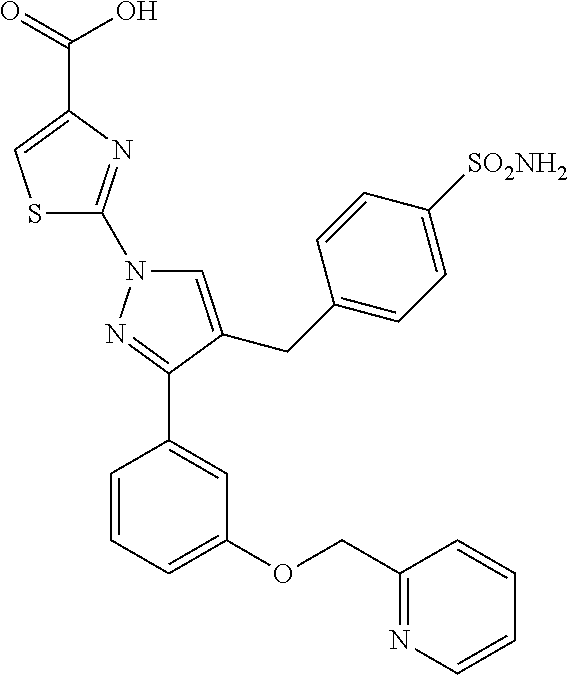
S1C(N2C=C(CC3=CC=C([SO2NH2])C=C3)C(C3=CC(OCC4=NC=CC=C4)=CC=C3)=N2)=NC(C(O)=O)=C1
